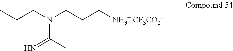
CC(=N)N(CCC[NH3+ CF3CO2-])CCC
